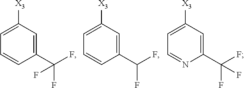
C1(C(F)(F)F)=CC([X3])=CC=C1.C1(C(F)F)=CC([X3])=CC=C1.C1(C(F)(F)F)=CC([X3])=CC=N1
